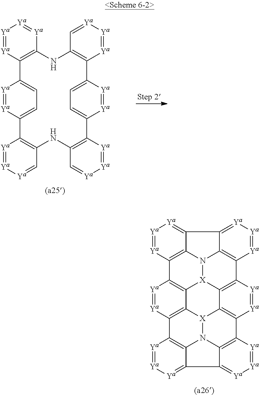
[Ya]1=[Ya]C2=C3C(=[Ya]1)C1=[Ya][Ya]=[Ya]C4=C1N3[X]1C3=C2[Ya]=[Ya]C2=C3[X]3N5C6=C2[Ya]=[Ya][Ya]=C6C2=[Ya][Ya]=[Ya]C(=C52)C2=C3C1=C4[Ya]=[Ya]2.[Ya]1=[Ya]C2=C([Ya]=[Ya]1)NC1=C([Ya]=[Ya][Ya]=C1)C1=CC=C([Ya]=[Ya]1)C1=C(NC3=C(C4=CC=C2[Ya]=[Ya]4)[Ya]=[Ya][Ya]=C3)C=[Ya][Ya]=[Ya]1
